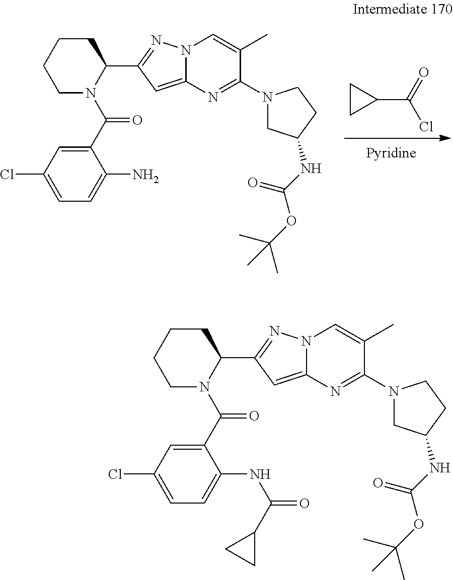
C1CC1C(=O)Cl.C1(C(N2C(C3=NN4C(=C3)N=C(N3CC(NC(OC(C)(C)C)=O)CC3)C(C)=C4)CCCC2)=O)=CC(Cl)=CC=C1N.C1(C(N2C(C3=NN4C(=C3)N=C(N3CC(NC(OC(C)(C)C)=O)CC3)C(C)=C4)CCCC2)=O)=CC(Cl)=CC=C1NC(=O)C1CC1
